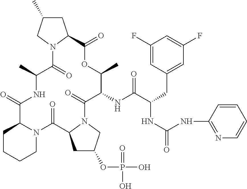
O=C1C2CCCCN2C(=O)C2CC(OP(=O)(O)O)CN2C(=O)C(NC(C(CC2=CC(F)=CC(F)=C2)NC(=O)NC2=NC=CC=C2)=O)C(C)OC(=O)C2CC(C)CN2C(=O)C(C)N1
